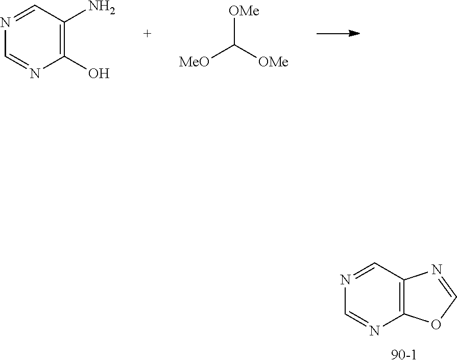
C1(O)=C(N)C=NC=N1.[MeO]C([OMe])[OMe].C12=C(C=NC=N1)N=CO2
